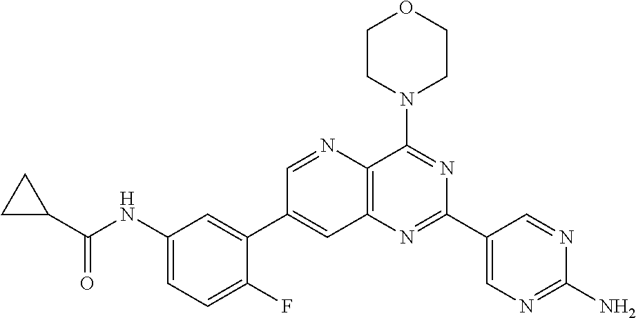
C1(NC(C2CC2)=O)=CC=C(F)C(C2=CC3=C(C(N4CCOCC4)=NC(C4=CN=C(N)N=C4)=N3)N=C2)=C1
